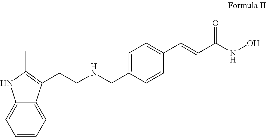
C1=C2C(=CC=C1)NC(C)=C2CCNCC1=CC=C(C=CC(NO)=O)C=C1
